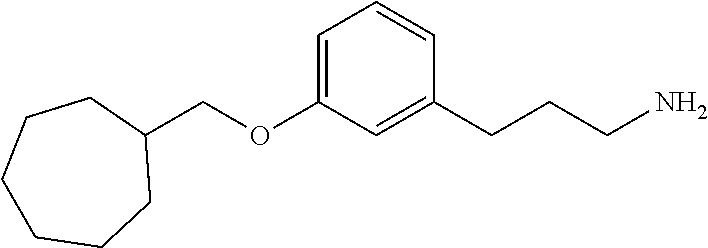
C1=C(OCC2CCCCCC2)C=C(CCCN)C=C1
